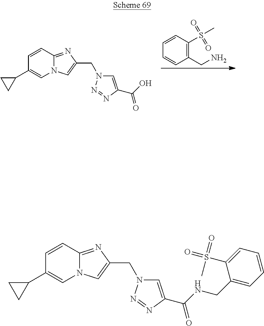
C1(CN)=C(S(=O)(=O)C)C=CC=C1.N12C(=NC(CN3C=C(C(O)=O)N=N3)=C1)C=CC(C1CC1)=C2.N12C(=NC(CN3C=C(C(NCC4=CC=CC=C4S(=O)(C)=O)=O)N=N3)=C1)C=CC(C1CC1)=C2
